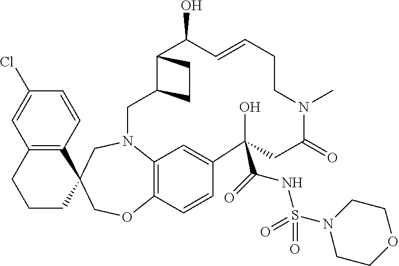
C12=C(C=CC(Cl)=C1)C1(CCC2)CN2C3=C(OC1)C=CC(=C3)C(O)(C(NS(N1CCOCC1)(=O)=O)=O)CC(=O)N(C)CCC=CC(O)C1C(C2)CC1
